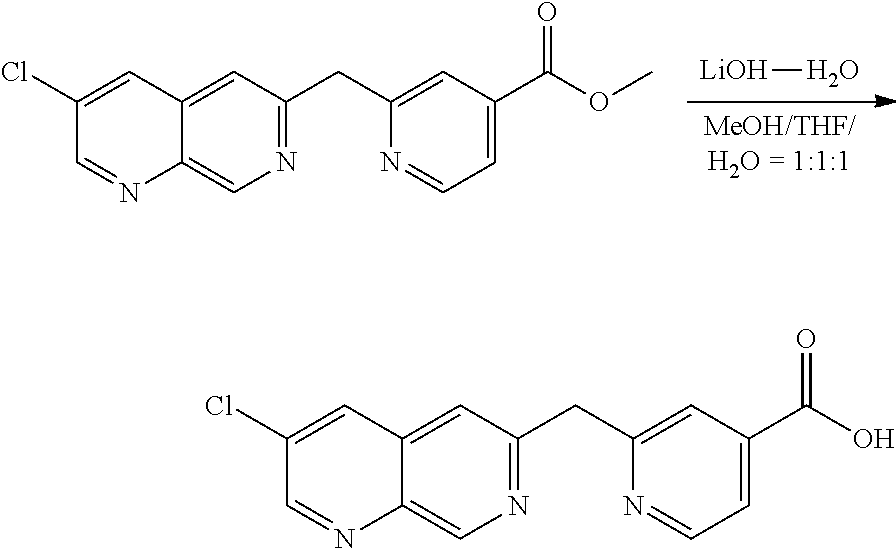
[MeOH/THF/H2O = 1:1:1].[LiOH]O.N1=CC=C(C(OC)=O)C=C1CC1=NC=C2C(=C1)C=C(Cl)C=N2.N1=CC=C(C(O)=O)C=C1CC1=NC=C2C(=C1)C=C(Cl)C=N2
